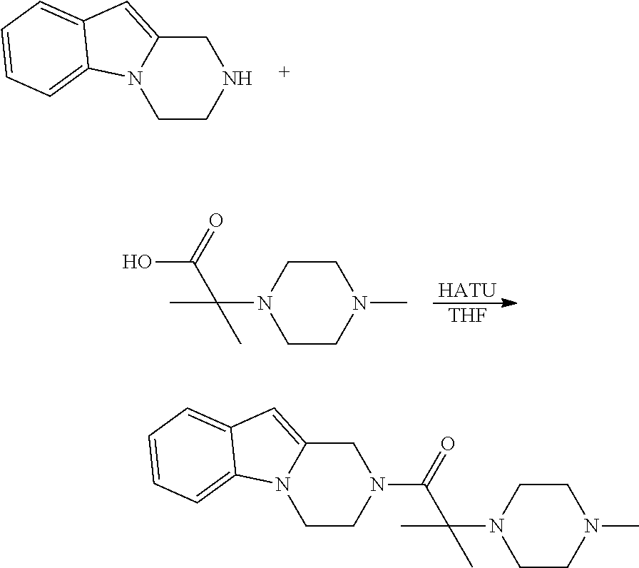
C1CNCC2=CC3=CC=CC=C3N12.[HATU].[THF].C1CN(C(C(=O)O)(C)C)CCN1C.C1CN(C(C(N2CCN(C)CC2)(C)C)=O)CC2=CC3=CC=CC=C3N12
